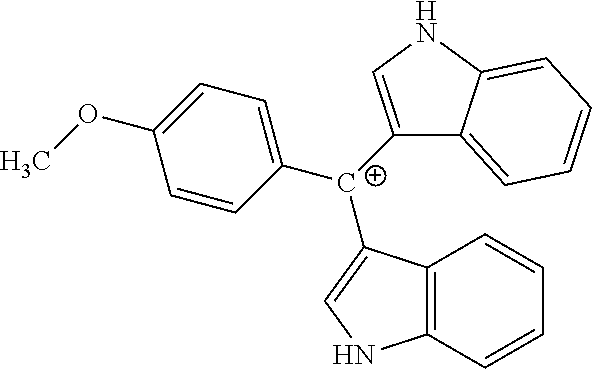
C12=C(C=CC=C1)NC=C2[C+](C1=CNC2=CC=CC=C12)C1=CC=C(OC)C=C1
